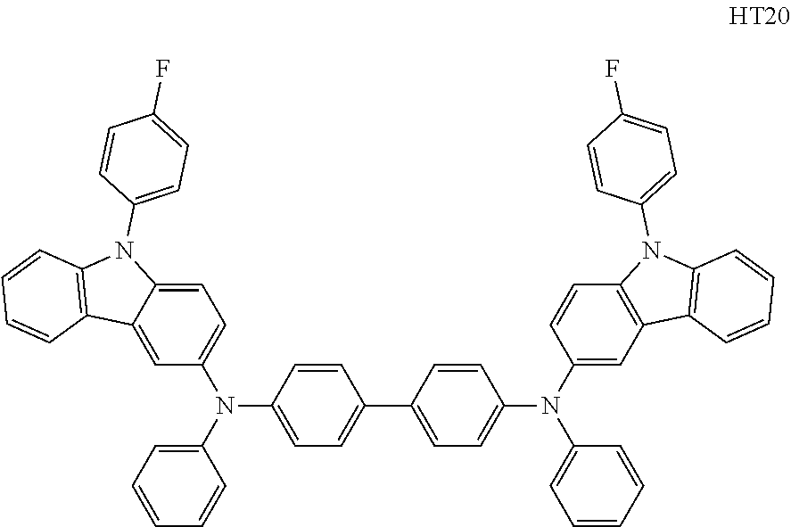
C1=CC=C(N(C2=CC=C3C(=C2)C2=C(N3C3=CC=C(F)C=C3)C=CC=C2)C2=CC=C(C3=CC=C(N(C4=CC5=C(C=C4)N(C4=CC=C(F)C=C4)C4=C5C=CC=C4)C4=CC=CC=C4)C=C3)C=C2)C=C1
